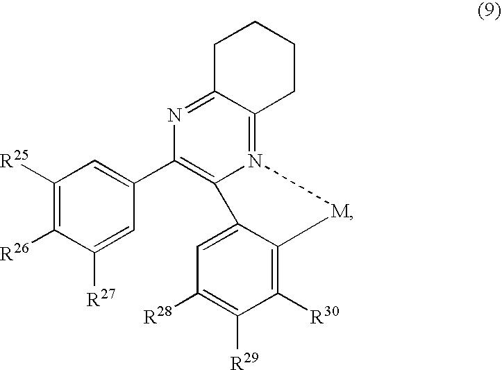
N12=C3C(=NC(C4=CC([R25])=C([R26])C([R27])=C4)=C1C1=CC([R28])=C([R29])C([R30])=C1[M]2)CCCC3
